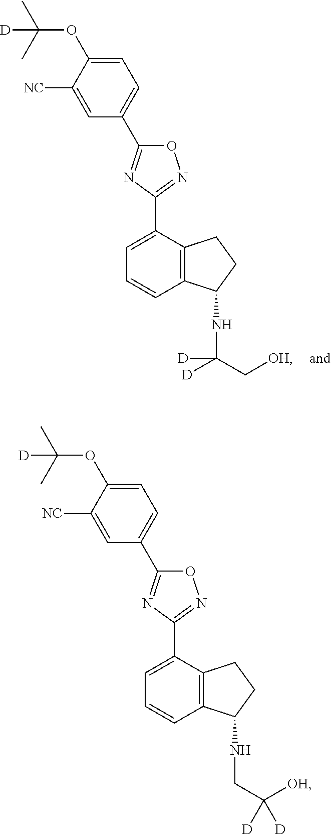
C1([NC])=CC(C2=NC(C3=CC=CC4=C3CCC4NC(C[OH])([D])[D])=NO2)=CC=C1OC(C)(C)[D].C1([NC])=CC(C2=NC(C3=CC=CC4=C3CCC4NCC([OH])([D])[D])=NO2)=CC=C1OC(C)(C)[D]
